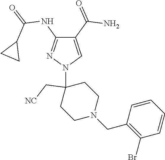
C1(C(=O)N)=CN(C2(C[NC])CCN(CC3=C(Br)C=CC=C3)CC2)N=C1NC(=O)C1CC1
